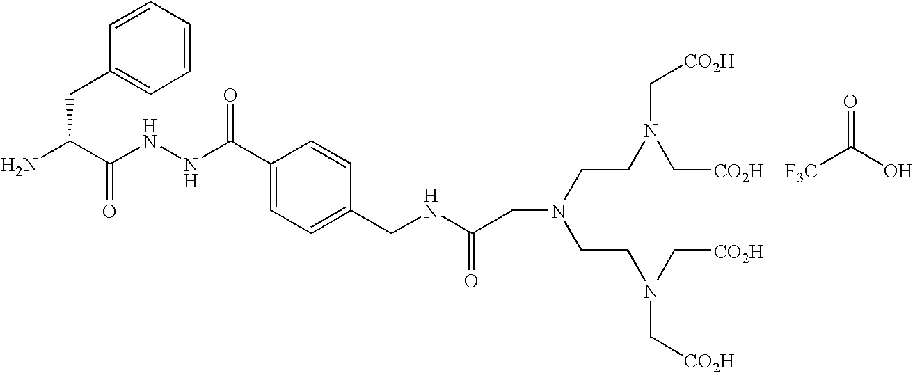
C(C(N)C(NNC(C1=CC=C(CNC(=O)CN(CCN(C[CO2H])C[CO2H])CCN(C[CO2H])C[CO2H])C=C1)=O)=O)C1=CC=CC=C1.O=C(O)[F3C]
